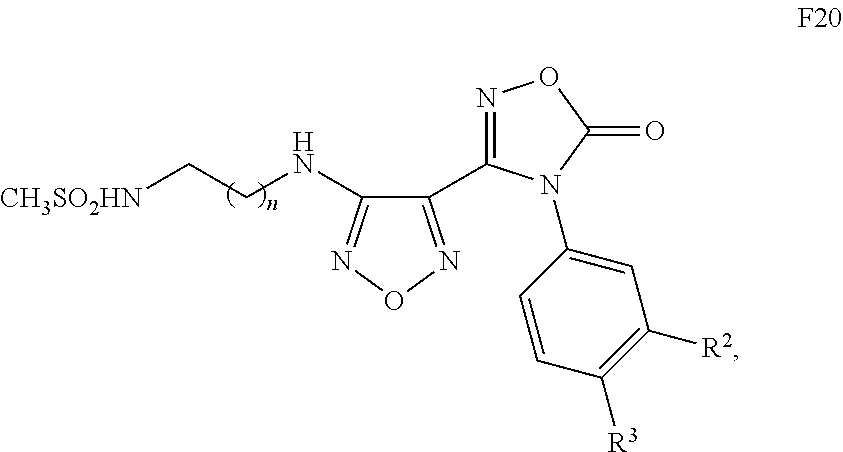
C1(C2=NOC(=O)N2C2=CC([R2])=C([R3])C=C2)=NON=C1NCC[CH3SO2HN]
